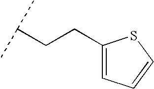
C1(CCC(C)C)=CC=CS1
